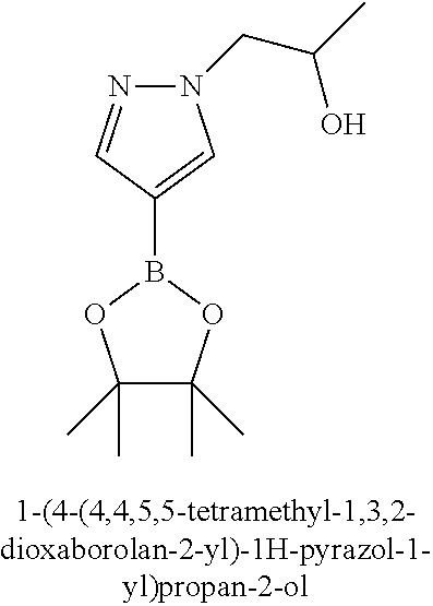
C1(C)(C)C(C)(C)OB(C2=CN(CC(C)O)N=C2)O1
